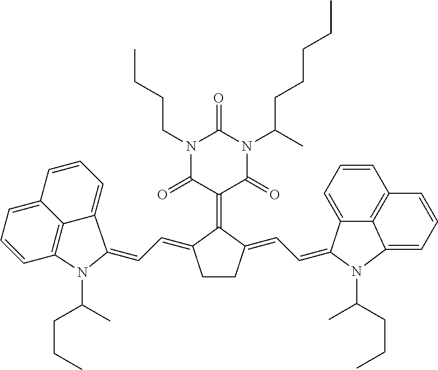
C1(=CC=C2CCC(=CC=C3N(C(C)CCC)C4=CC=CC5=C4C3=CC=C5)C2=C2C(=O)N(C(CCCCC)C)C(=O)N(CCCC)C2=O)N(C(CCC)C)C2=C3C(=CC=C2)C=CC=C13
